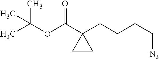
CC(OC(C1(CCCC[N3])CC1)=O)(C)C
